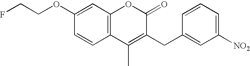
C1(OCCF)=CC2=C(C=C1)C(C)=C(CC1=CC([NO2])=CC=C1)C(=O)O2
